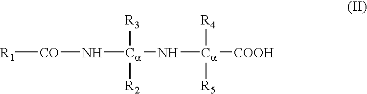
[R1][CO]N[Ca](N[Ca]([COOH])([R4])[R5])([R3])[R2]
